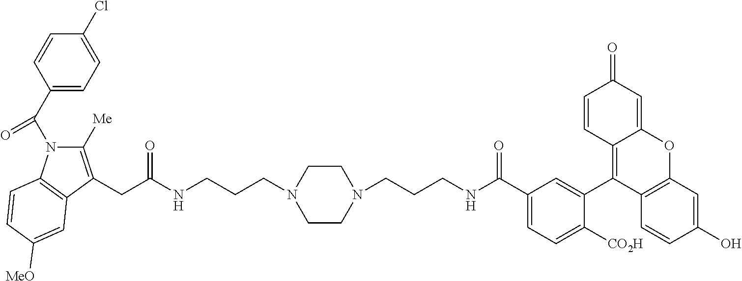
C1=C(C(NCCCN2CCN(CCCNC(CC3=C([Me])N(C(C4=CC=C(Cl)C=C4)=O)C4=C3C=C([MeO])C=C4)=O)CC2)=O)C=C(C2=C3C(=CC(=O)C=C3)OC3=C2C=CC(O)=C3)C([CO2H])=C1
